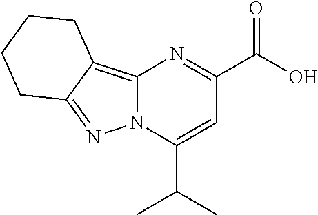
N12C(=C3C(=N1)CCCC3)N=C(C(O)=O)C=C2C(C)C
